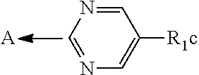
N1=CC([R1c])=CN=C1.[A]
